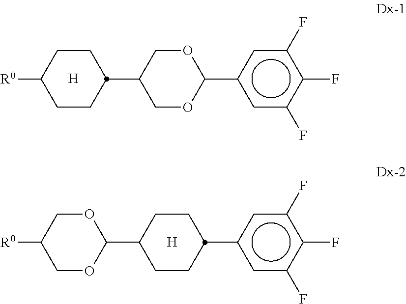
[R0]C1CCC(C2COC(c3cc(F)c(F)c(F)c3)OC2)CC1.[H].[R0]C1COC(C2CCC(c3cc(F)c(F)c(F)c3)CC2)OC1.[H]
